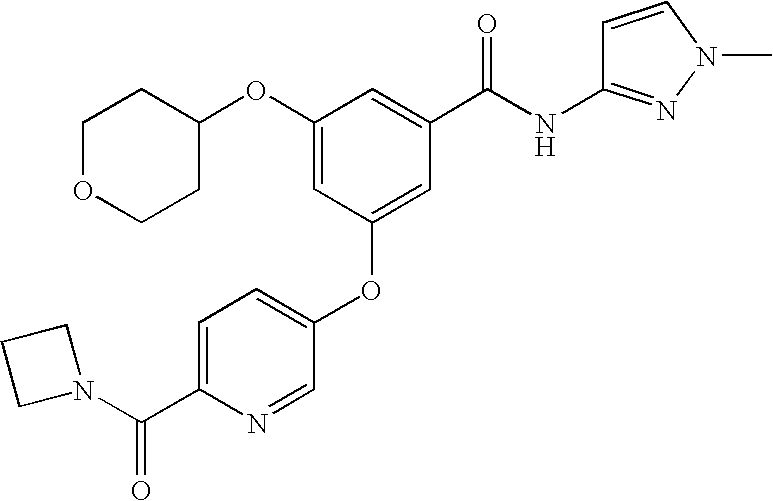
C1(OC2CCOCC2)=CC(OC2=CC=C(C(N3CCC3)=O)N=C2)=CC(C(NC2=NN(C)C=C2)=O)=C1
